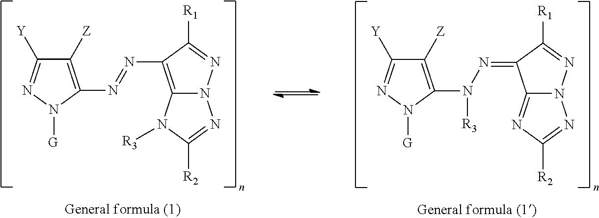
C1([Z])=C(N=NC2=C3N(N=C2[R1])N=C([R2])N3[R3])N([G])N=C1[Y].C1([Z])=C(N(N=C2C3=NC([R2])=NN3N=C2[R1])[R3])N([G])N=C1[Y]
